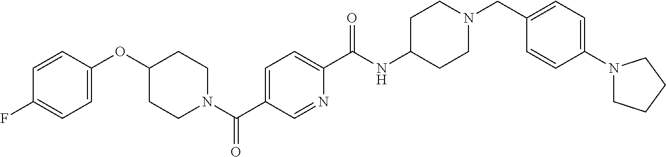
C1=C(OC2CCN(C(C3=CC=C(C(NC4CCN(CC5=CC=C(N6CCCC6)C=C5)CC4)=O)N=C3)=O)CC2)C=CC(F)=C1
